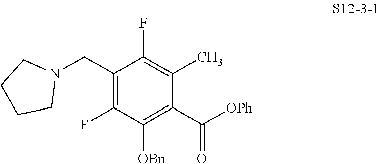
C1(CN2CCCC2)=C(F)C([OBn])=C(C(=O)[OPh])C(C)=C1F
